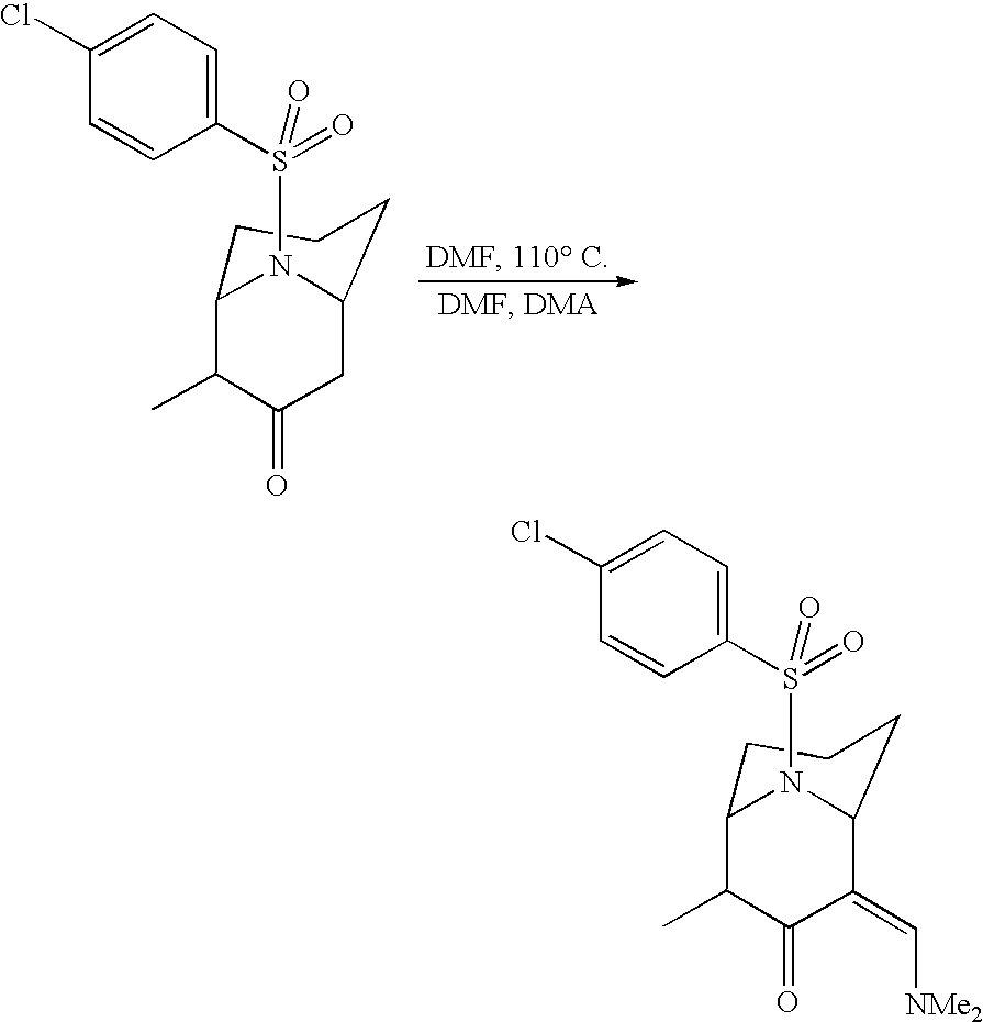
C1(=C[NMe2])C2CCCC(C(C)C1=O)N2S(=O)(=O)C1=CC=C(Cl)C=C1.C1C2CCCC(C(C)C1=O)N2S(=O)(=O)C1=CC=C(Cl)C=C1
